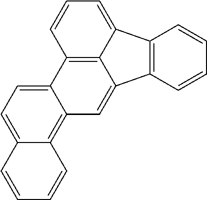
C12=CC=C3C(=C1C=C1C4=C(C5=CC=CC2=C15)C=CC=C4)C=CC=C3
